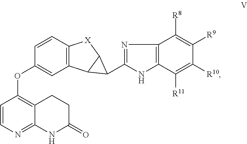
C1=CC(OC2=C3C(=NC=C2)NC(=O)CC3)=CC2=C1[X]C1C2C1C1=NC2=C(N1)C([R11])=C([R10])C([R9])=C2[R8]
